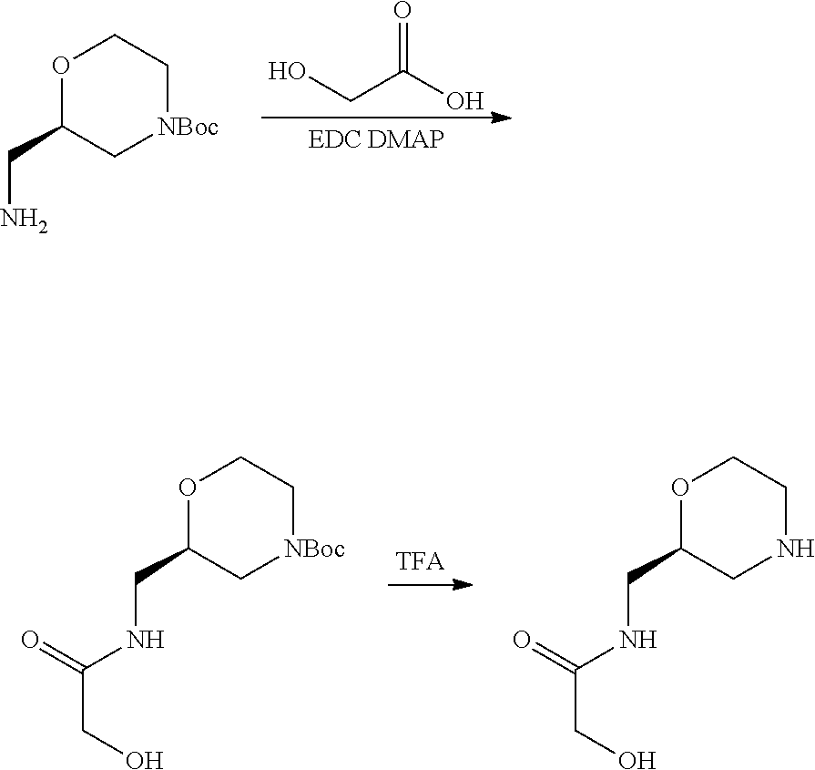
OCC(O)=O.O1C(CN)C[NBoc]CC1.O1C(CNC(=O)CO)C[NBoc]CC1.O1C(CNC(=O)CO)CNCC1
